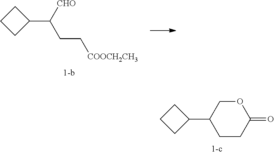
[CHO]C(CC[COOCH2CH3])C1CCC1.C1C(C2CCC2)CCC(=O)O1
